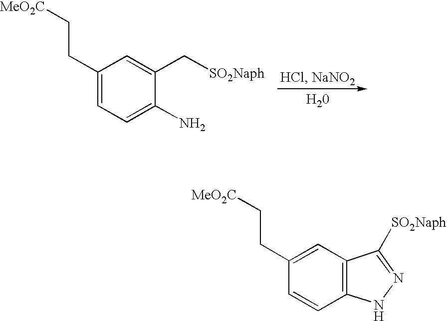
C1(CC[MeO2C])=CC=C(N)C(C[SO2Naph])=C1.C1(CC[MeO2C])=CC2=C(C=C1)NN=C2[SO2Naph]
